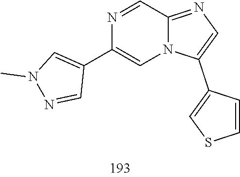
N1=CC2=NC=C(C3=CSC=C3)N2C=C1C1=CN(C)N=C1
